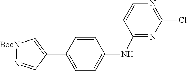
C1=CN=C(Cl)N=C1NC1=CC=C(C2=C[BocN]N=C2)C=C1
